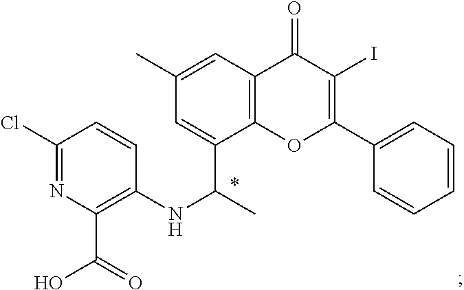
C1=C(C(C)NC2=C(C(O)=O)N=C(Cl)C=C2)C2=C(C=C1C)C(=O)C(I)=C(C1=CC=CC=C1)O2
